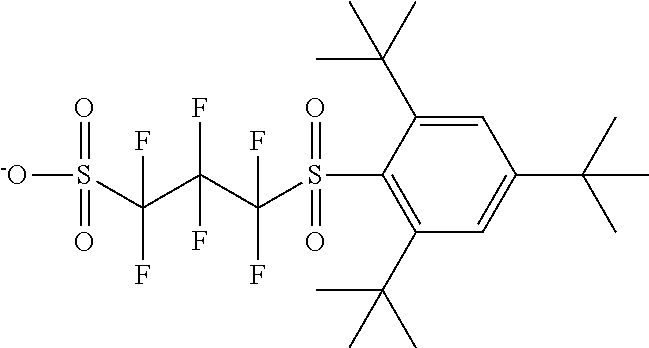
CC(C)(C1=CC(C(C)(C)C)=CC(C(C)(C)C)=C1S(C(C(C(S(=O)(=O)[-O])(F)F)(F)F)(F)F)(=O)=O)C
